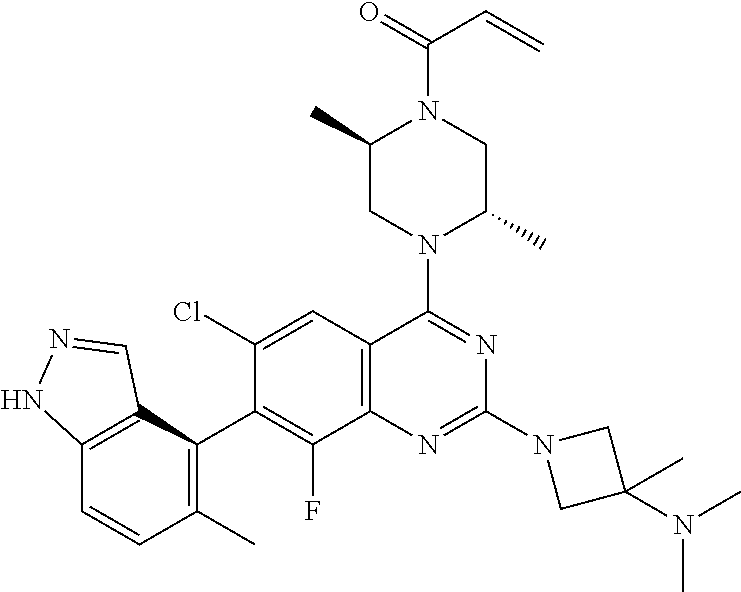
C12=C(C(C3=C(F)C4=C(C=C3Cl)C(N3C(C)CN(C(=O)C=C)C(C)C3)=NC(N3CC(N(C)C)(C)C3)=N4)=C(C)C=C1)C=NN2
